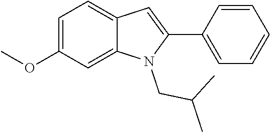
C1=C(OC)C=C2C(=C1)C=C(C1=CC=CC=C1)N2CC(C)C
